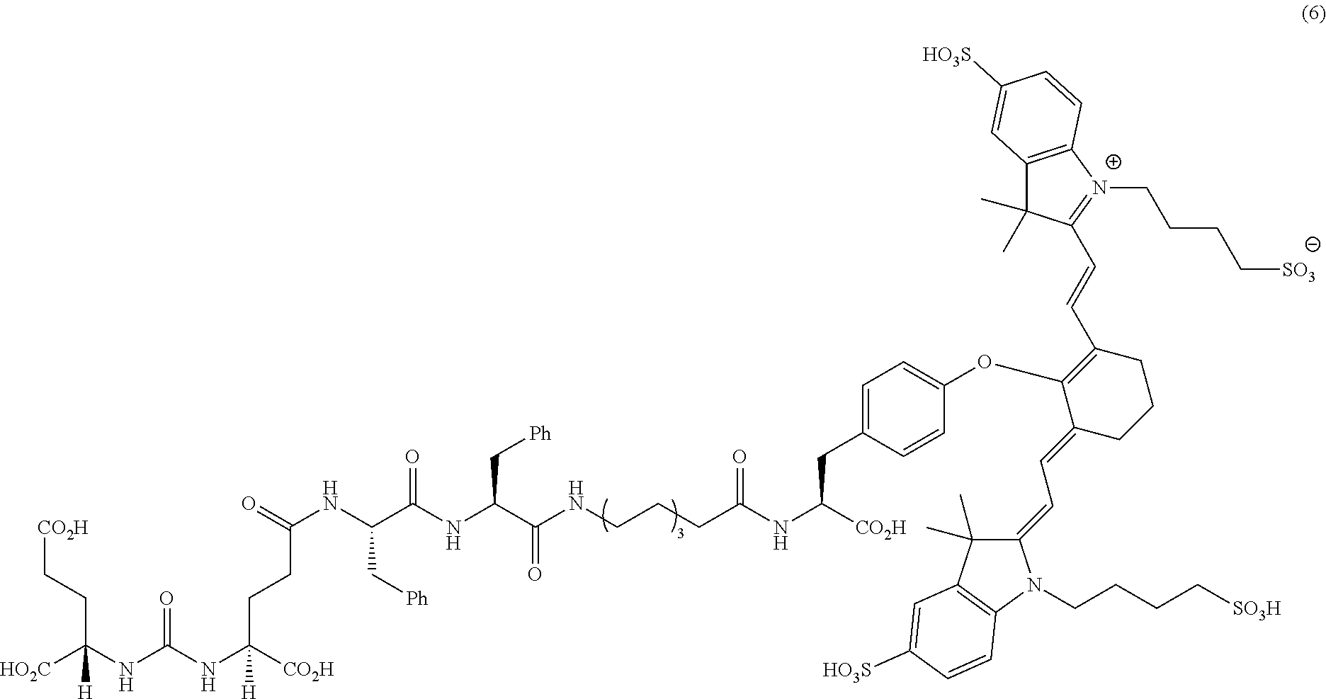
[HO2C]C(NC(NC([CO2H])([H])CCC(NC(C(NC(C(NCCCC(NC([CO2H])CC1=CC=C(OC2=C(C=CC3=[N+](CCCC[SO3])C4=C(C3(C)C)C=C([HO3S])C=C4)CCCC2=CC=C2C(C)(C)C3=C(N2CCCC[SO3H])C=CC([HO3S])=C3)C=C1)=O)=O)C[Ph])=O)C[Ph])=O)=O)(CC[CO2H])[H]
